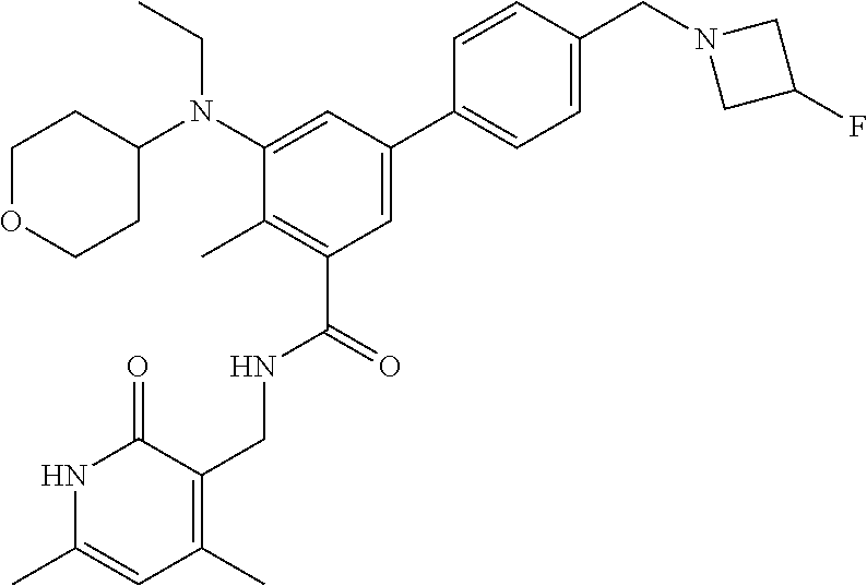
N1C(C)=CC(C)=C(CNC(C2=C(C)C(N(C3CCOCC3)CC)=CC(C3=CC=C(CN4CC(F)C4)C=C3)=C2)=O)C1=O
